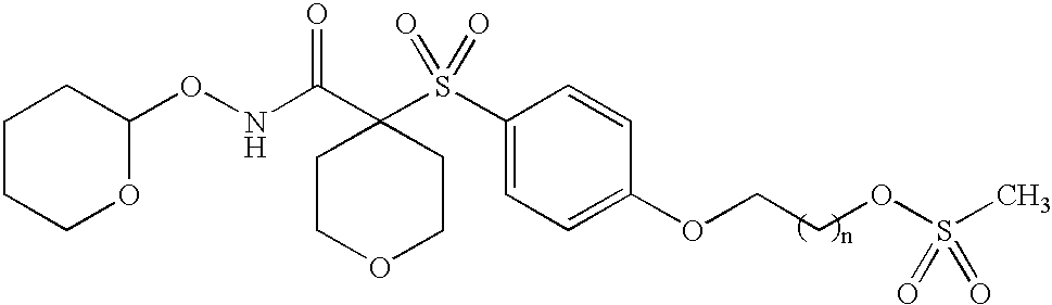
C1(ONC(C2(S(C3=CC=C(OCCOS(C)(=O)=O)C=C3)(=O)=O)CCOCC2)=O)CCCCO1
